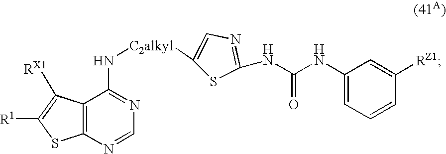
C12=C(N=CN=C1N[C2alkyl]C1=CN=C(NC(NC3=CC=CC([RZ1])=C3)=O)S1)SC([R1])=C2[RX1]
